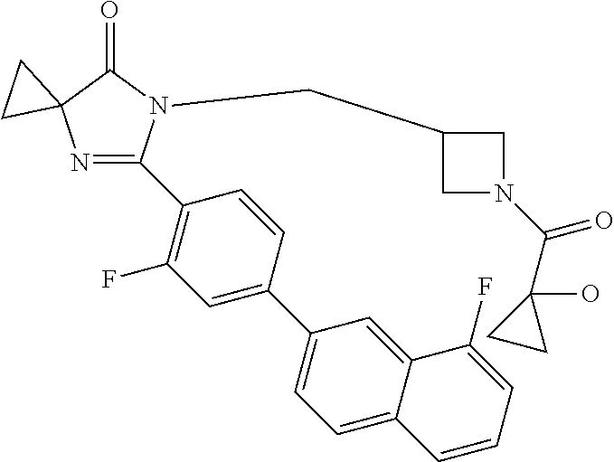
N1=C(C2=C(F)C=C(C3=CC=C4C(=C3)C(F)=CC=C4)C=C2)N(CC2CN(C(C3(O)CC3)=O)C2)C(=O)C12CC2
